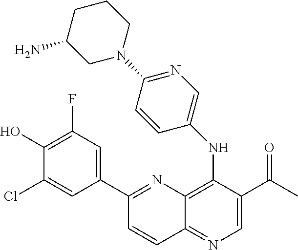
C12=C(NC3=CN=C(N4CCCC(N)C4)C=C3)C(C(C)=O)=CN=C1C=CC(C1=CC(F)=C(O)C(Cl)=C1)=N2
